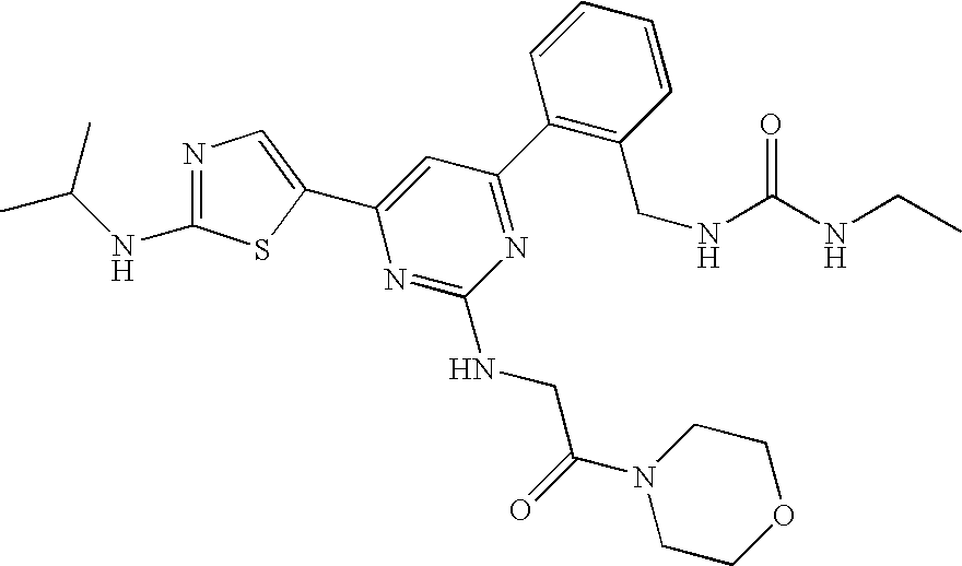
C1(C2=NC(NCC(N3CCOCC3)=O)=NC(C3=CN=C(NC(C)C)S3)=C2)=C(CNC(NCC)=O)C=CC=C1
